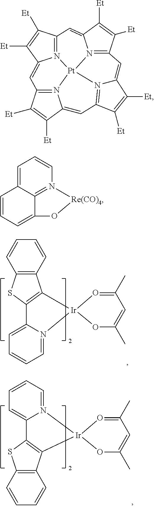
C12=C(C=CC=C1)C1=C(S2)C2=CC=CC=N2[Ir]12OC(C)=CC(C)=O2.C1=C2N(=CC=C1)[Ir]1(OC(C)=CC(C)=O1)C1=C2SC2=C1C=CC=C2.N12=C3C([Et])=C([Et])C1=CC1=N4C(=CC5=N6C(=CC7=N(C(=C3)C([Et])=C7[Et])[Pt]264)C([Et])=C5[Et])C([Et])=C1[Et].C1=C2C3=N(C=C1)[Re(CO)4]OC3=CC=C2
